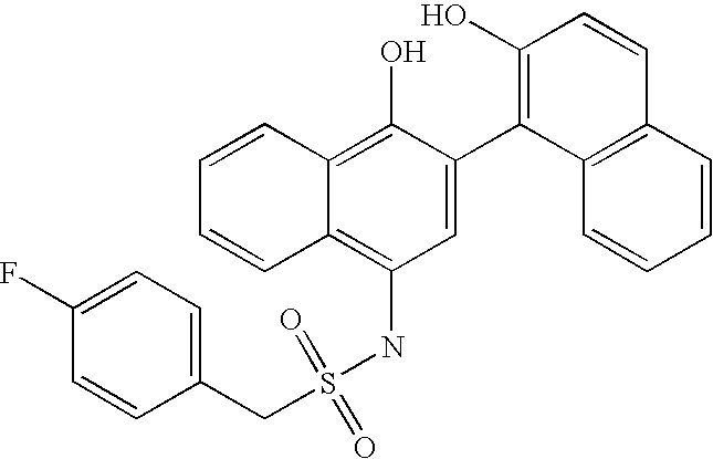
S(NC1=C2C(=C(O)C(C3=C(O)C=CC4=C3C=CC=C4)=C1)C=CC=C2)(=O)(=O)CC1=CC=C(F)C=C1
